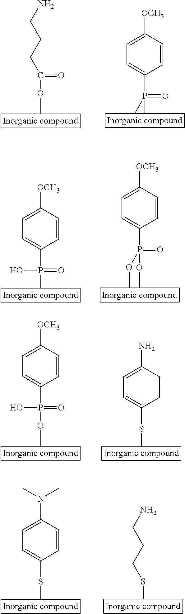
C1(P(C)(=O)C)=CC=C([OCH3])C=C1.C(OC)(=O)CCCN.C1(P(O)(C)=O)=CC=C([OCH3])C=C1.C1(P(OC)(OC)=O)=CC=C([OCH3])C=C1.C1(P(O)(OC)=O)=CC=C([OCH3])C=C1.C1(SC)=CC=C(N)C=C1.C(SC)CCN.C1(SC)=CC=C(N(C)C)C=C1
